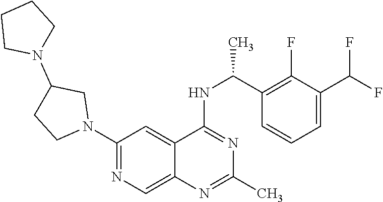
N1(C2=NC=C3C(=C2)C(NC(C2=C(F)C(C(F)F)=CC=C2)C)=NC(C)=N3)CC(N2CCCC2)CC1
